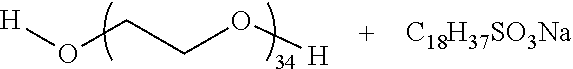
O(CCO[H])[H].[C18H37SO3Na]
